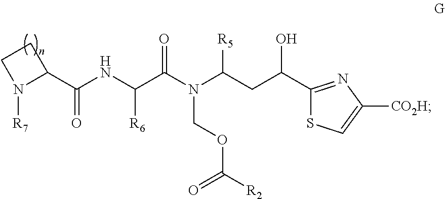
C1CN([R7])C1C(NC(C(N(C(CC(C1=NC([CO2H])=CS1)O)[R5])COC([R2])=O)=O)[R6])=O
